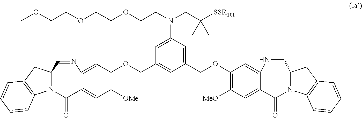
C1(COC2=C([MeO])C=C3C(=C2)NCC2N(C3=O)C3=C(C2)C=CC=C3)=CC(N(CCOCCOCCOC)CC([SSR101])(C)C)=CC(COC2=C([OMe])C=C3C(=C2)N=CC2N(C3=O)C3=C(C2)C=CC=C3)=C1
